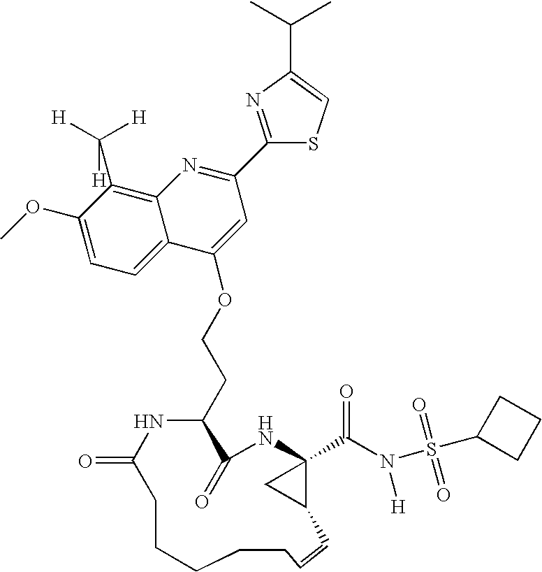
C1(OC)=CC=C2C(=C1C([H])([H])[H])N=C(C1=NC(C(C)C)=CS1)C=C2OCCC1C(=O)NC2(C(N(S(C3CCC3)(=O)=O)[H])=O)C(C2)C=CCCCCCC(=O)N1
